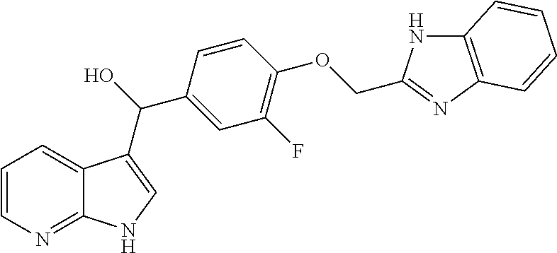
C12=NC=CC=C1C(C(O)C1=CC(F)=C(OCC3=NC4=C(N3)C=CC=C4)C=C1)=CN2
